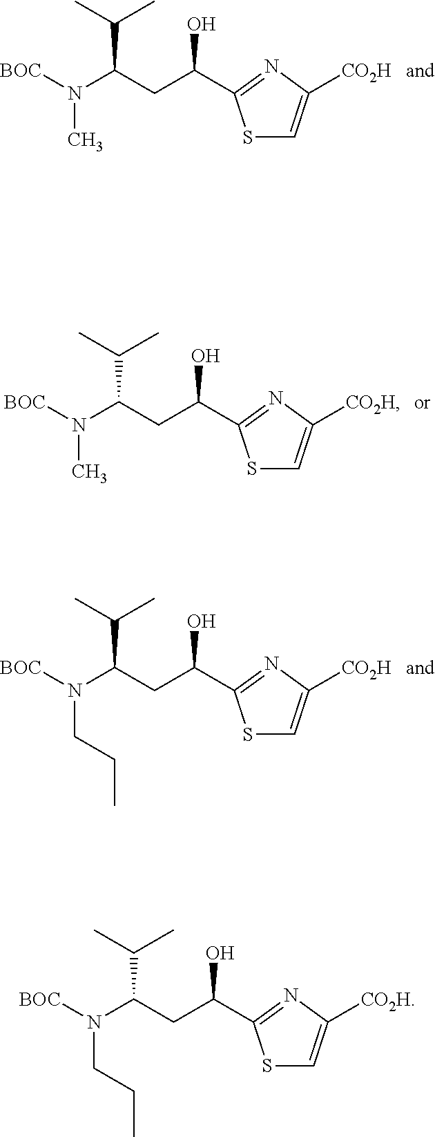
N(C)(C(CC(O)C1=NC([CO2H])=CS1)C(C)C)[BOC].N(C)(C(CC(O)C1=NC([CO2H])=CS1)C(C)C)[BOC].N(CCC)(C(CC(O)C1=NC([CO2H])=CS1)C(C)C)[BOC].N(CCC)(C(CC(O)C1=NC([CO2H])=CS1)C(C)C)[BOC]
